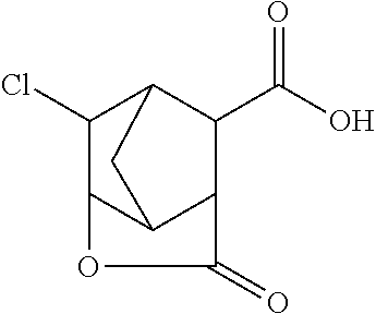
C1(Cl)C2C3C(C(C(O)=O)C1C3)C(=O)O2
